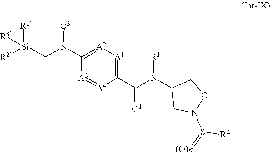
C1(N(C[Si]([R3])([R2])[R1])[Q3])=[A2][A1]=C(C(N(C2CN(S(=[(O)n])[R2])OC2)[R1])=[G1])[A4]=[A3]1
